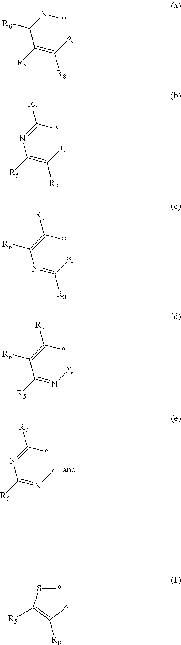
*C(=NC(=N*)[R5])[R7].*N=C(C(=C(*)[R8])[R5])[R6].*C(=NC(=C(*)[R8])[R5])[R7].*C(=C(N=C(*)[R8])[R6])[R7].*C(=C(C(=N*)[R5])[R6])[R7].*SC(=C(*)[R8])[R5]
